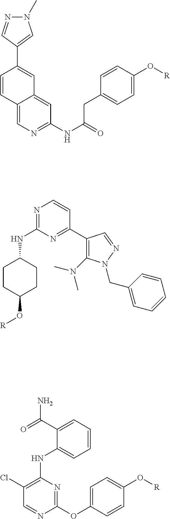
C12=CN=C(NC(=O)CC3=CC=C(O[R])C=C3)C=C1C=C(C1=CN(C)N=C1)C=C2.N1=C(NC2CCC(O[R])CC2)N=C(C2=C(N(C)C)N(CC3=CC=CC=C3)N=C2)C=C1.C1(Cl)=C(NC2=CC=CC=C2C(N)=O)N=C(OC2=CC=C(O[R])C=C2)N=C1
